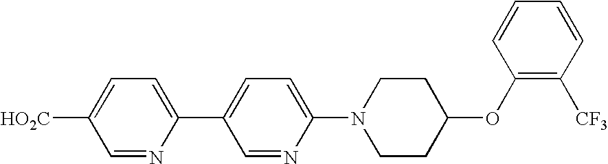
C1=NC(C2=CC=C(N3CCC(OC4=C([CF3])C=CC=C4)CC3)N=C2)=CC=C1[HO2C]
